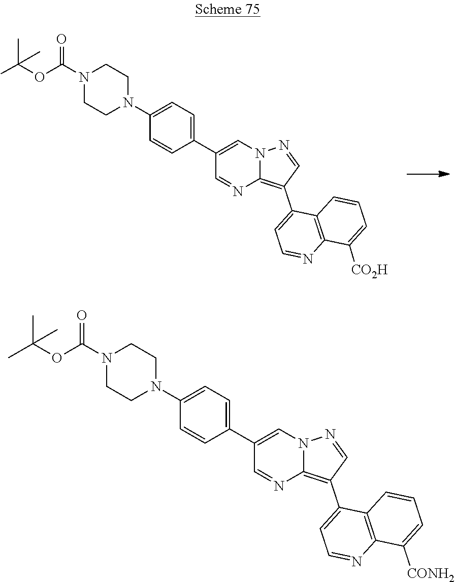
N1(C2=CC=C(C3=CN4C(=C(C5=CC=NC6=C5C=CC=C6[CONH2])C=N4)N=C3)C=C2)CCN(C(OC(C)(C)C)=O)CC1.N1(C2=CC=C(C3=CN4C(=C(C5=CC=NC6=C5C=CC=C6[CO2H])C=N4)N=C3)C=C2)CCN(C(OC(C)(C)C)=O)CC1
